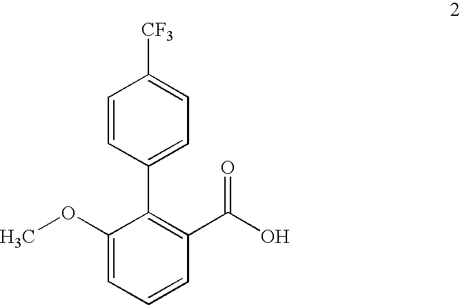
C1=CC(C2=C(C(O)=O)C=CC=C2OC)=CC=C1[CF3]
